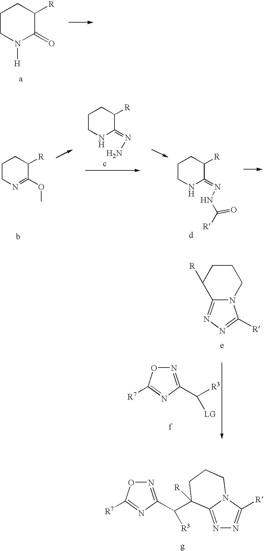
C1CN([H])C(=O)C([R])C1.C1CN=C(OC)C([R])C1.C1CNC(=NN)C([R])C1.C1CNC(=NNC([R])=O)C([R])C1.N12C(=NN=C1[R])C([R])CCC2.N1=C(C([LG])[R3])N=C([R7])O1.N1=C(C([R3])C2([R])C3=NN=C([R])N3CCC2)N=C([R7])O1
